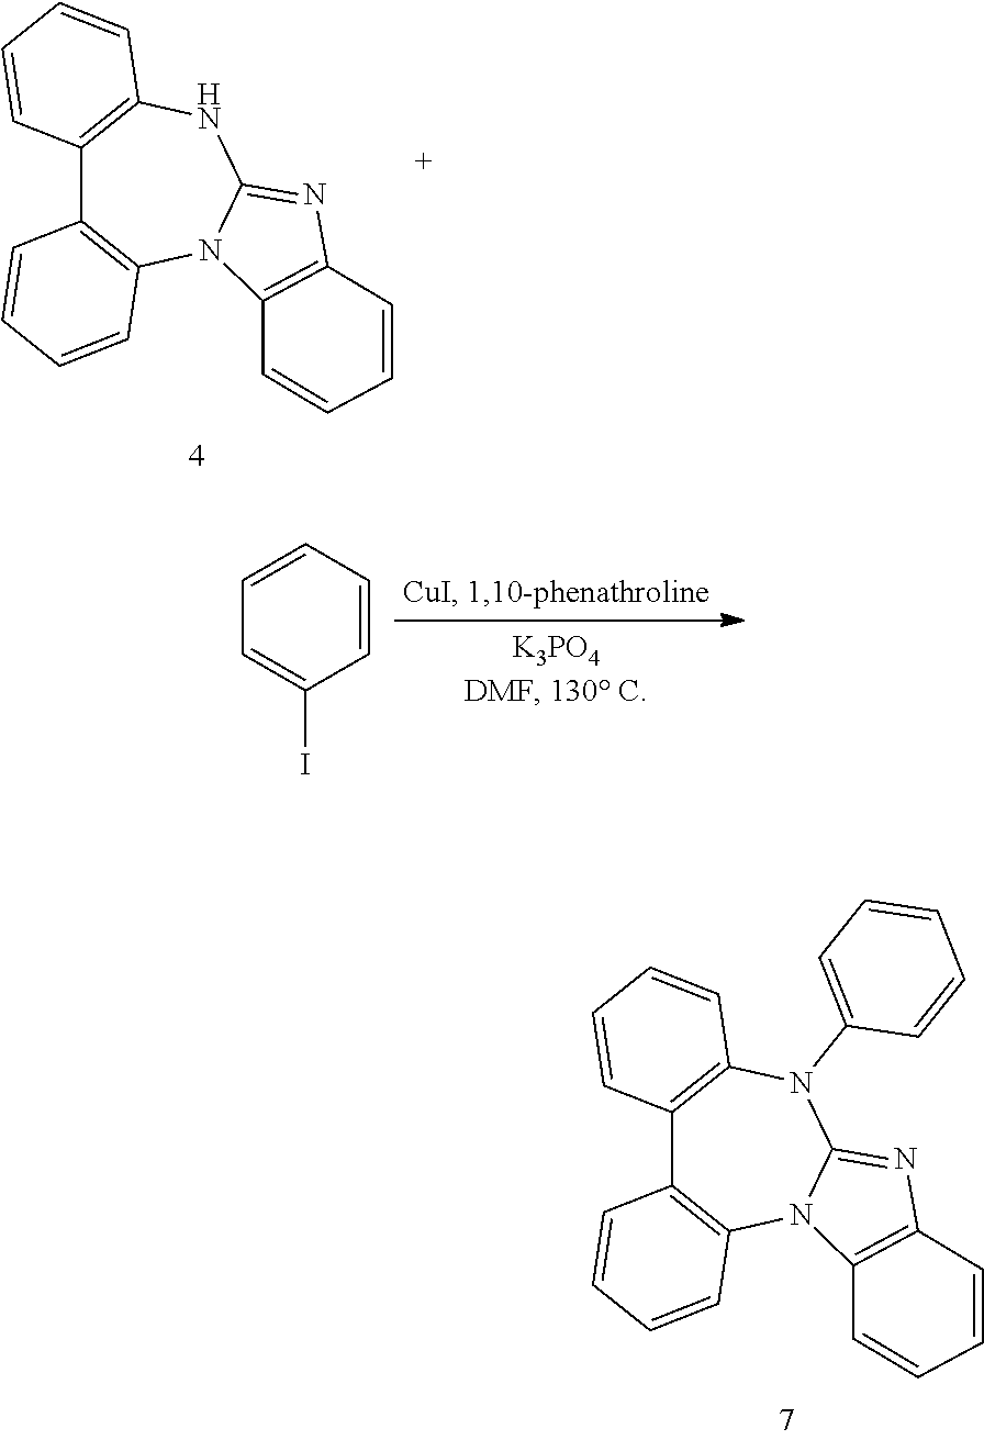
C12=C(NC3=NC4=C(N3C3=C1C=CC=C3)C=CC=C4)C=CC=C2.C12=C(N(C3=CC=CC=C3)C3=NC4=C(N3C3=C1C=CC=C3)C=CC=C4)C=CC=C2.C1=CC=CC(I)=C1
